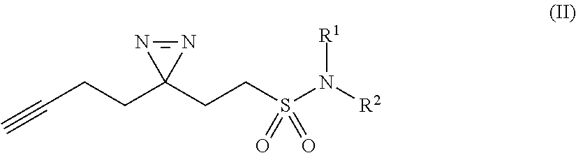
C(CCC1(CCS(N([R2])[R1])(=O)=O)N=N1)#C
